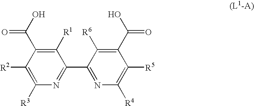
C1([R3])=C([R2])C(C(O)=O)=C([R1])C(C2=NC([R4])=C([R5])C(C(=O)O)=C2[R6])=N1
